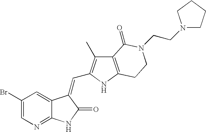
C1=C(Br)C=C2C(=N1)NC(=O)C2=CC1=C(C)C2=C(N1)CCN(CCN1CCCC1)C2=O
